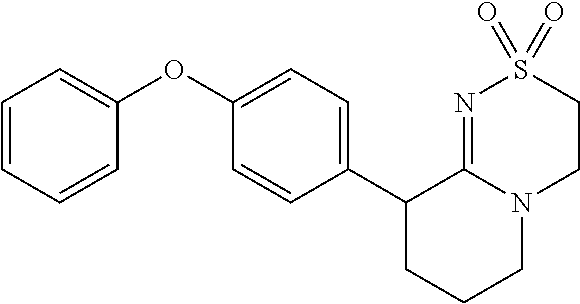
C1(OC2=CC=C(C3CCCN4C3=NS(=O)(=O)CC4)C=C2)=CC=CC=C1
